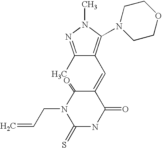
C1(C)=NN(C)C(N2CCOCC2)=C1C=C1C(=O)N(CC=C)C(=S)NC1=O
